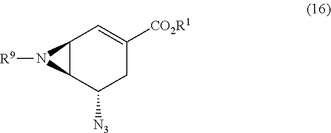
N1([R9])C2C1C=C([CO2R1])CC2[N3]
